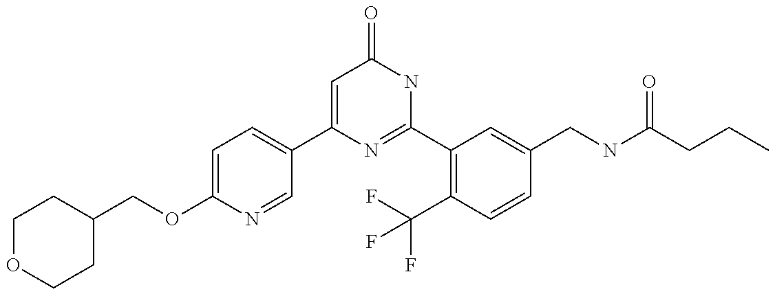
C1(C2=CC=C(OCC3CCOCC3)N=C2)=CC(=O)NC(C2=C(C(F)(F)F)C=CC(CNC(CCC)=O)=C2)=N1
